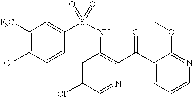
C1([F3C])=C(Cl)C=CC(S(NC2=C(C(C3=CC=CN=C3OC)=O)N=CC(Cl)=C2)(=O)=O)=C1
